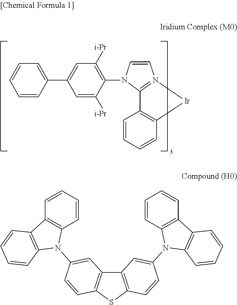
C1=C([i-Pr])C(N2C=CN3=C2C2=C(C=CC=C2)[Ir]3)=C([i-Pr])C=C1C1=CC=CC=C1.C12=C(SC3=C1C=C(N1C4=C(C5=C1C=CC=C5)C=CC=C4)C=C3)C=CC(N1C3=C(C4=C1C=CC=C4)C=CC=C3)=C2
